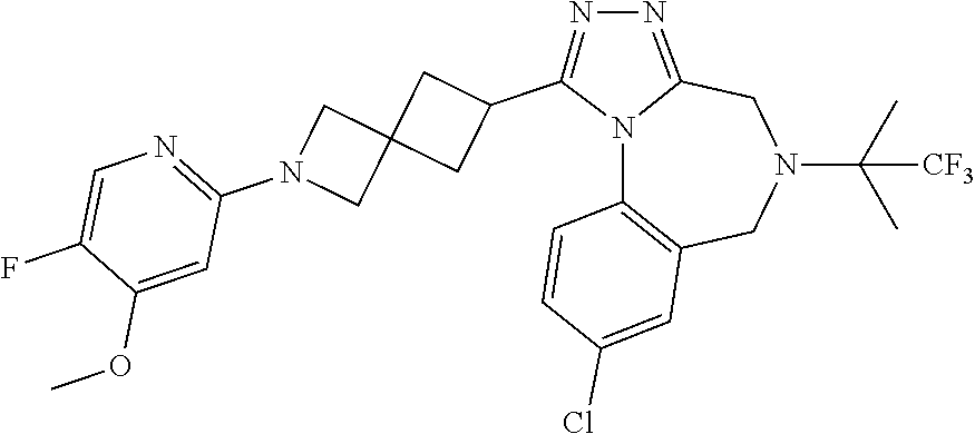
N12C3=C(CN(C(C)(C)[CF3])CC1=NN=C2C1CC2(C1)CN(C1=NC=C(F)C(OC)=C1)C2)C=C(Cl)C=C3
